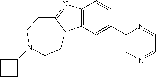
C12=C(C=C(C3=CN=CC=N3)C=C1)N1C(=N2)CCN(C2CCC2)CC1
